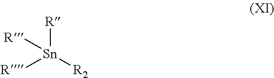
[R][Sn]([R2])([R])[R]
